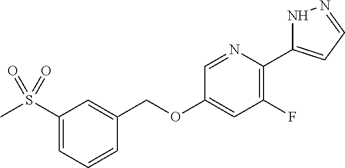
CS(C1=CC=CC(COC2=CC(F)=C(C3=CC=NN3)N=C2)=C1)(=O)=O
